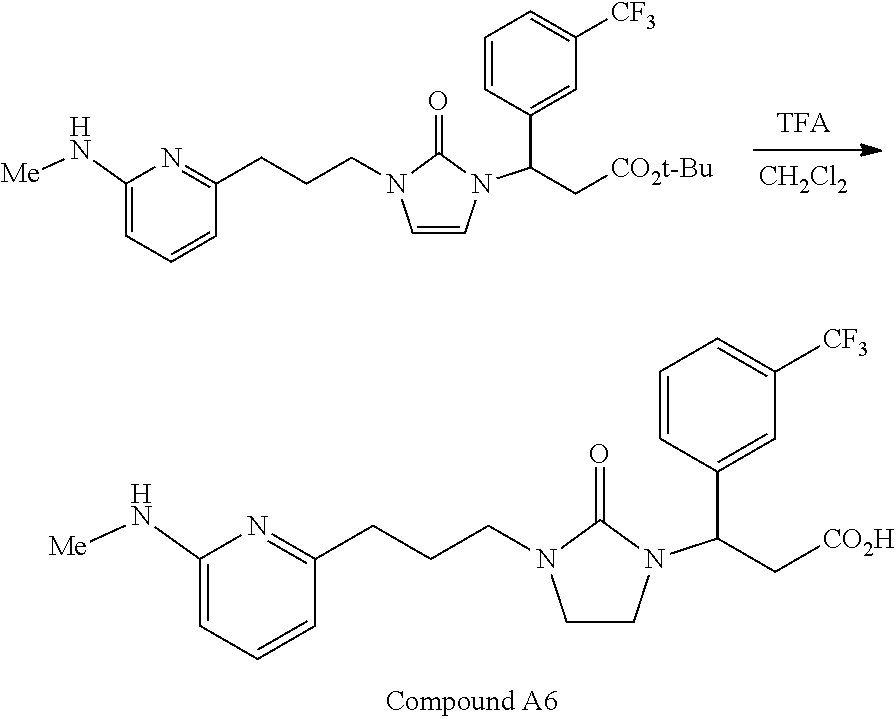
C1(N[Me])=CC=CC(CCCN2C=CN(C(C3=CC([CF3])=CC=C3)C[CO2t-Bu])C2=O)=N1.[CH2Cl2].[TFA].C1(N[Me])=CC=CC(CCCN2CCN(C(C3=CC([CF3])=CC=C3)C[CO2H])C2=O)=N1
